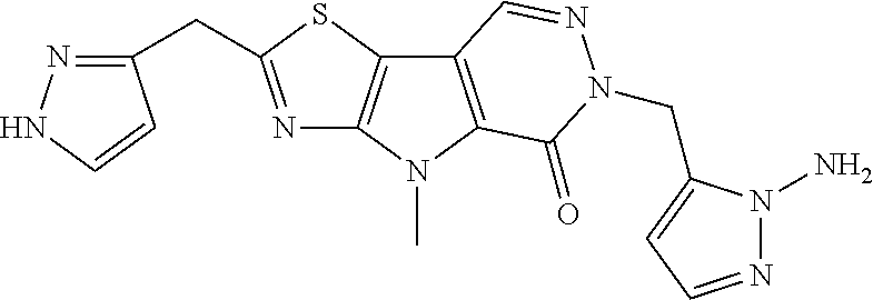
N1=C(CC2=NNC=C2)SC2=C1N(C)C1=C2C=NN(CC2=CC=NN2N)C1=O
